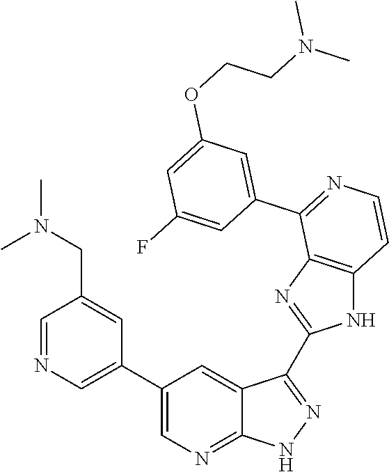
C1=NC=C(C2=CN=C3C(=C2)C(C2=NC4=C(N2)C=CN=C4C2=CC(OCCN(C)C)=CC(F)=C2)=N[N H]3)C=C1CN(C)C
